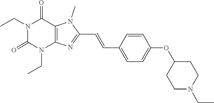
N1(CC)C(=O)N(CC)C2=C(C1=O)N(C)C(C=CC1=CC=C(OC3CCN(CC)CC3)C=C1)=N2
